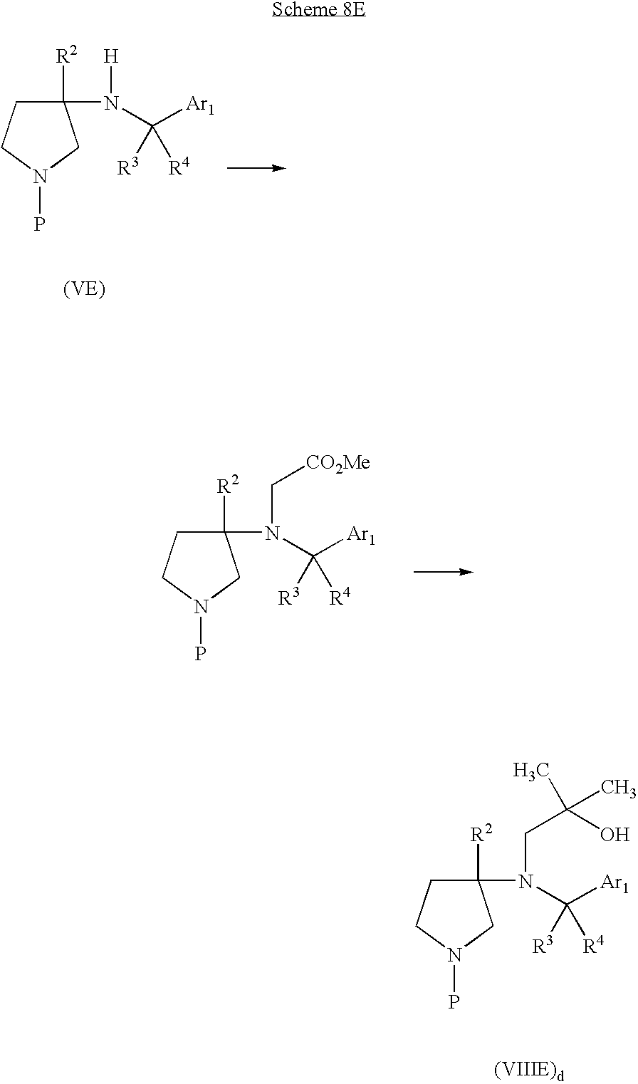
C1([R2])(N([H])C([Ar1])([R4])[R3])CCN(P)C1.C1([R2])(N(C[CO2Me])C([Ar1])([R4])[R3])CCN(P)C1.C1([R2])(N(CC(C)(C)O)C([Ar1])([R4])[R3])CCN(P)C1
